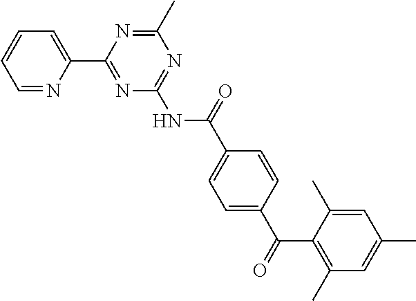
C1=NC(C2=NC(NC(C3=CC=C(C(=O)C4=C(C)C=C(C)C=C4C)C=C3)=O)=NC(C)=N2)=CC=C1
